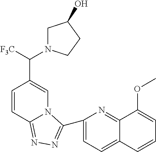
C1=C(C2=NN=C3C=CC(C([F3C])N4CC(O)CC4)=CN32)N=C2C(=C1)C=CC=C2OC
